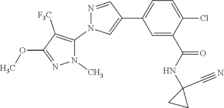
C1=C(C2=CN(C3=C([F3C])C(OC)=NN3C)N=C2)C=C(C(=O)NC2(C#N)CC2)C(Cl)=C1
